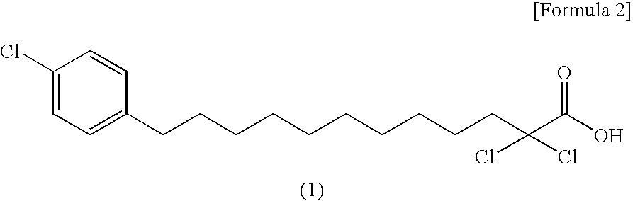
C1(Cl)=CC=C(CCCCCCCCCCC(C(O)=O)(Cl)Cl)C=C1
